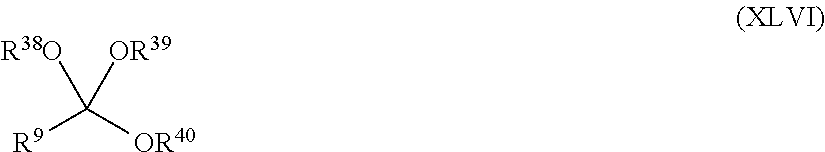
[OR40]C([R38O])([OR39])[R9]
